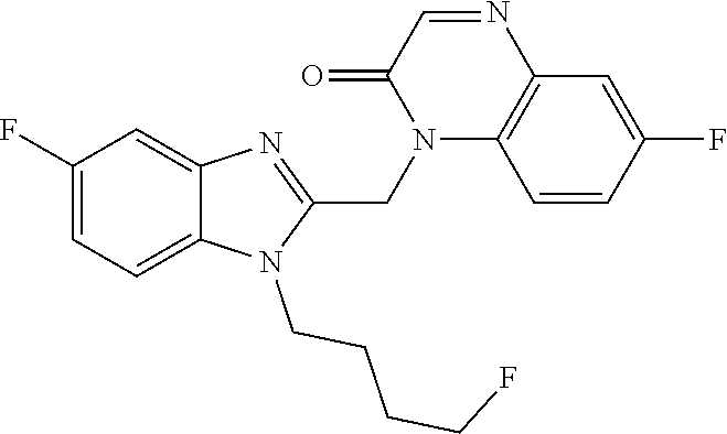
C1(F)=CC=C2C(=C1)N=C(CN1C3=C(N=CC1=O)C=C(F)C=C3)N2CCCCF
